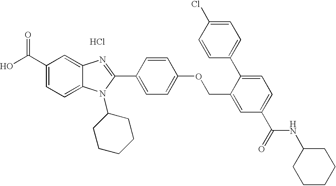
OC(C1=CC=C2C(=C1)N=C(C1=CC=C(OCC3=CC(C(=O)NC4CCCCC4)=CC=C3C3=CC=C(Cl)C=C3)C=C1)N2C1CCCCC1)=O.Cl
